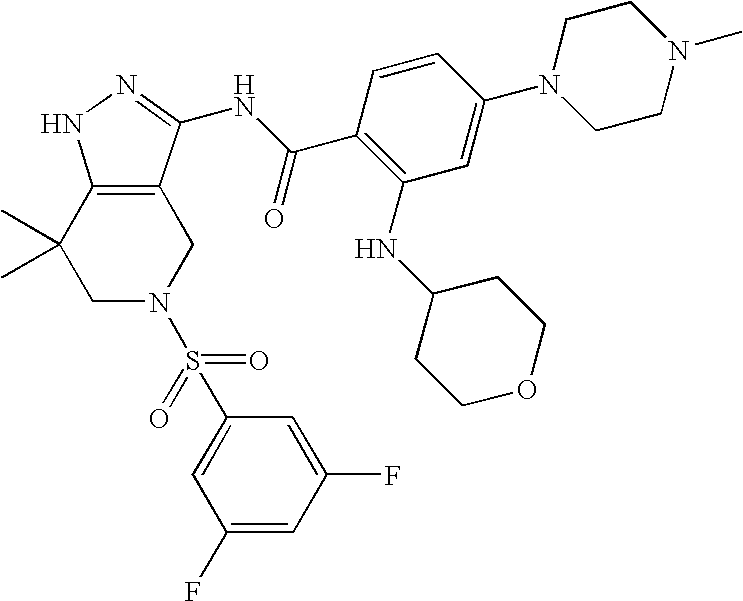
C1N(S(=O)(=O)C2=CC(F)=CC(F)=C2)CC2=C(C1(C)C)NN=C2NC(C1=C(NC2CCOCC2)C=C(N2CCN(C)CC2)C=C1)=O
